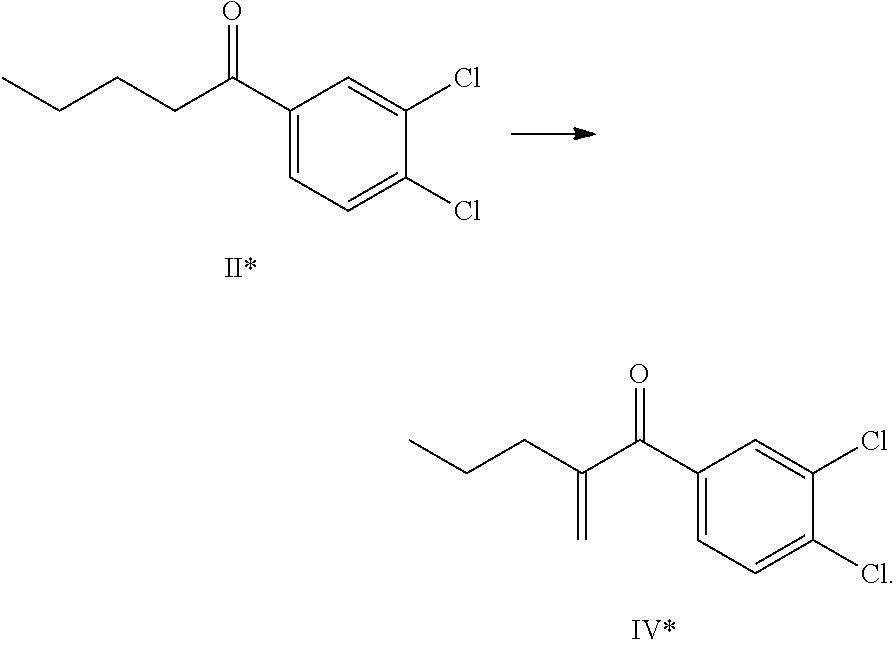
C1(C(C(CCC)=C)=O)=CC=C(Cl)C(Cl)=C1.C1(C(CCCC)=O)=CC=C(Cl)C(Cl)=C1
